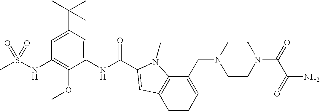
CS(NC1=C(OC)C(NC(=O)C2=CC3=C(C(CN4CCN(C(=O)C(=O)N)CC4)=CC=C3)N2C)=CC(C(C)(C)C)=C1)(=O)=O
